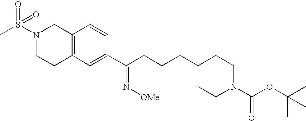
C1(C(CCCC2CCN(C(=O)OC(C)(C)C)CC2)=N[OMe])=CC2=C(C=C1)CN(S(=O)(=O)C)CC2
